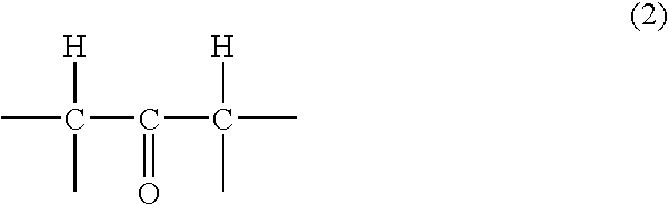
CC([H])(C)C(C(C)([H])C)=O
